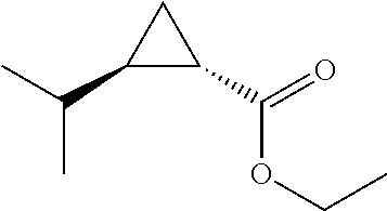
C1(C(C)C)C(C(=O)OCC)C1
